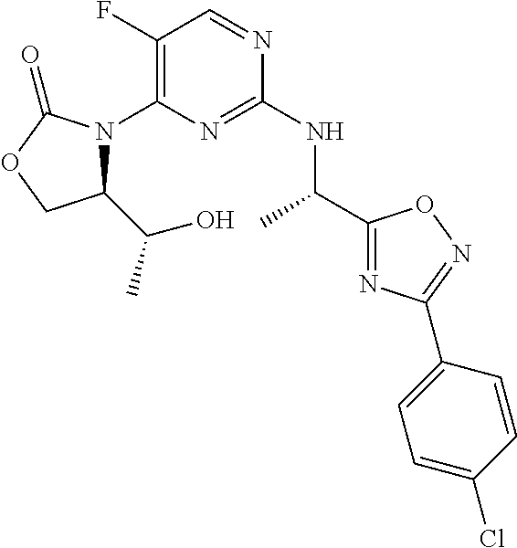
C1(F)=C(N2C(C(C)O)COC2=O)N=C(NC(C2=NC(C3=CC=C(Cl)C=C3)=NO2)C)N=C1
